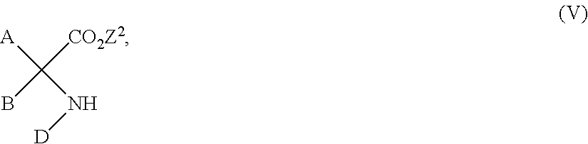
[A]C([CO2Z2])(N[D])B
